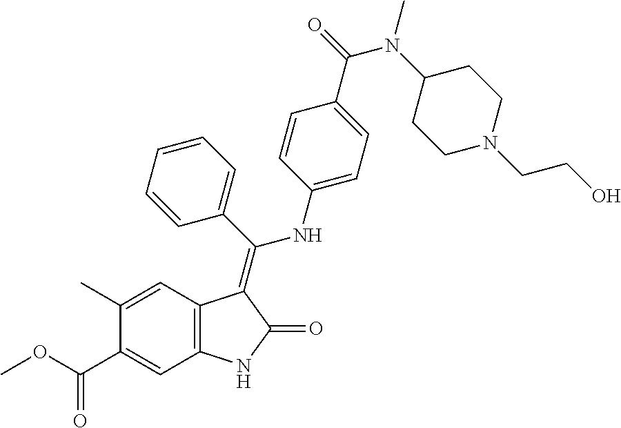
C1(C)=CC2=C(C=C1C(OC)=O)NC(=O)C2=C(C1=CC=CC=C1)NC1=CC=C(C(=O)N(C2CCN(CCO)CC2)C)C=C1
